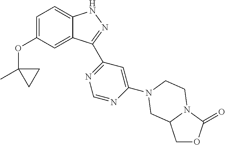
C1=C(OC2(C)CC2)C=C2C(=C1)NN=C2C1=NC=NC(N2CCN3C(=O)OCC3C2)=C1
